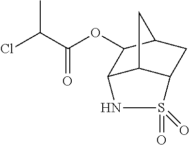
ClC(C(OC1C2C3C(CC1C3)S(=O)(=O)N2)=O)C
